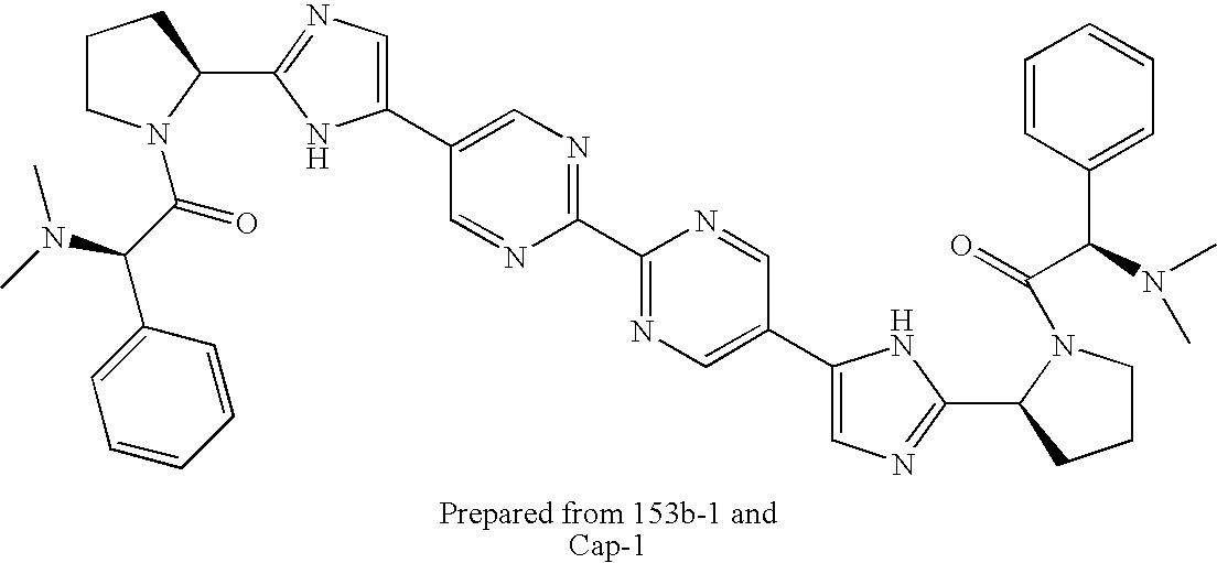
C1CN(C(C(C2=CC=CC=C2)N(C)C)=O)C(C2=NC=C(C3=CN=C(C4=NC=C(C5=CN=C(C6N(C(=O)C(N(C)C)C7=CC=CC=C7)CCC6)N5)C=N4)N=C3)N2)C1
